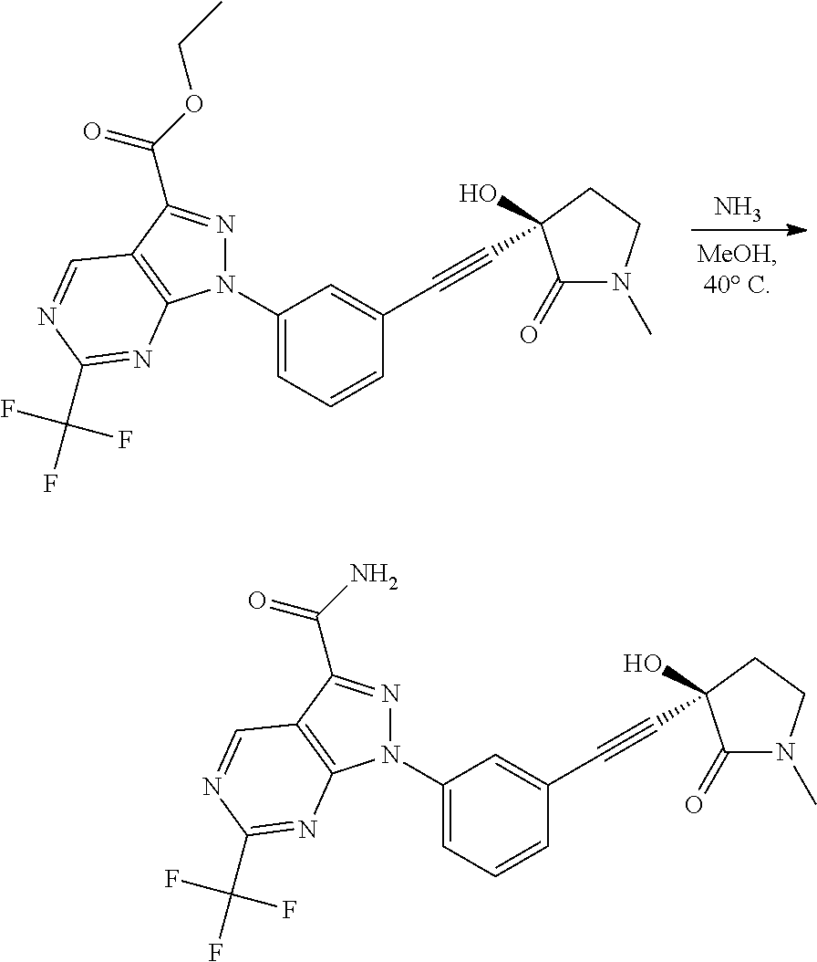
N.N1(C2=CC=CC(C#CC3(O)C(=O)N(C)CC3)=C2)N=C(C(OCC)=O)C2=C1N=C(C(F)(F)F)N=C2.N1(C2=CC=CC(C#CC3(O)C(=O)N(C)CC3)=C2)N=C(C(N)=O)C2=C1N=C(C(F)(F)F)N=C2
